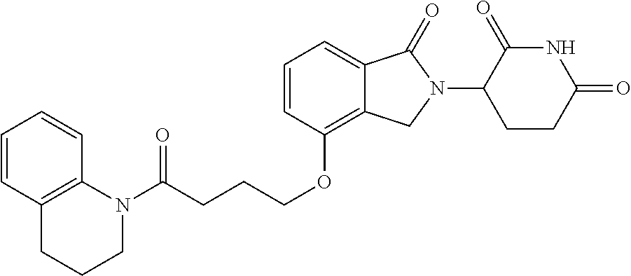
C(CCOC1=C2C(=CC=C1)C(=O)N(C1C(=O)NC(=O)CC1)C2)C(N1CCCC2=C1C=CC=C2)=O
